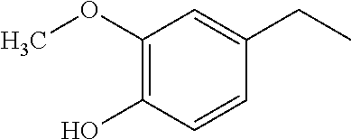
C1(OC)=C(O)C=CC(CC)=C1
